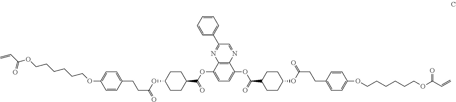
C12=C(N=CC(C3=CC=CC=C3)=N1)C(OC(C1CCC(OC(CCC3=CC=C(OCCCCCCOC(C=C)=O)C=C3)=O)CC1)=O)=CC=C2OC(C1CCC(OC(CCC2=CC=C(OCCCCCCOC(C=C)=O)C=C2)=O)CC1)=O
